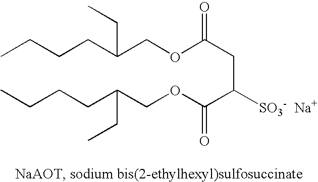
CCCCC(COC(CC(C(OCC(CCCC)CC)=O)[SO3-  Na+])=O)CC
